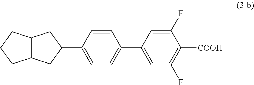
C12C(CCC1)CC(C1=CC=C(C3=CC(F)=C([COOH])C(F)=C3)C=C1)C2
